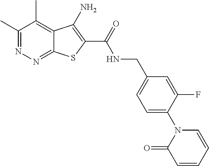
C1(C)=NN=C2C(=C1C)C(N)=C(C(=O)NCC1=CC=C(N3C=CC=CC3=O)C(F)=C1)S2
